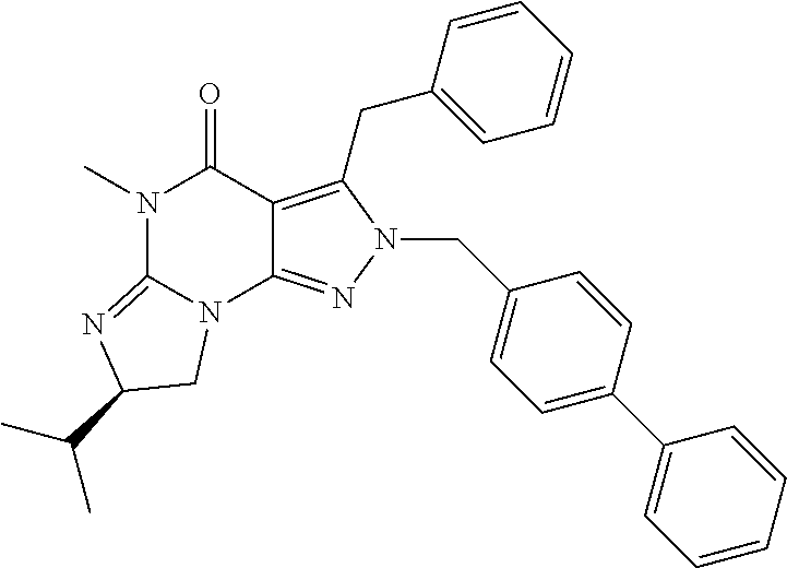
N1(C)C(=O)C2=C(CC3=CC=CC=C3)N(CC3=CC=C(C4=CC=CC=C4)C=C3)N=C2N2C1=NC(C(C)C)C2
